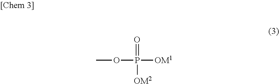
COP(=O)([OM2])[OM1]
